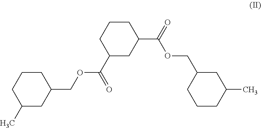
C1CCC(C(=O)OCC2CCCC(C)C2)CC1C(=O)OCC1CCCC(C)C1
